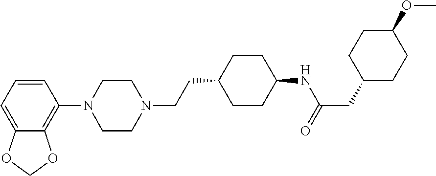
C1=CC=C2C(=C1N1CCN(CCC3CCC(NC(=O)CC4CCC(OC)CC4)CC3)CC1)OCO2
